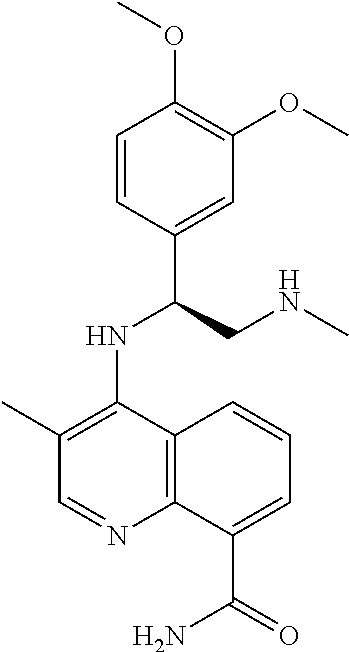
C1=CC(C(CNC)NC2=C(C)C=NC3=C2C=CC=C3C(=O)N)=CC(OC)=C1OC
